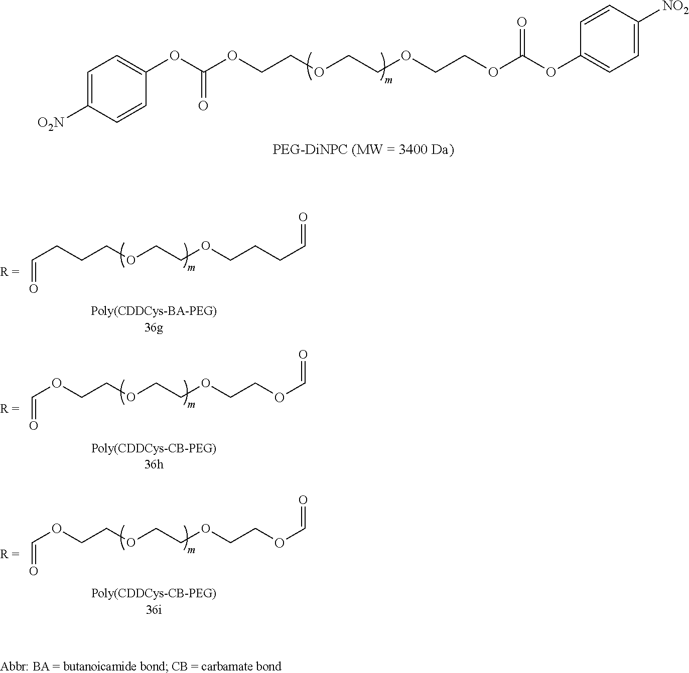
O(C(OCCOCCOCCOC(OC1=CC=C([NO2])C=C1)=O)=O)C1=CC=C([O2N])C=C1.O=COCCOCCOCCOC=O.O=COCCOCCOCCOC=O.O=CCCCOCCOCCCC=O
